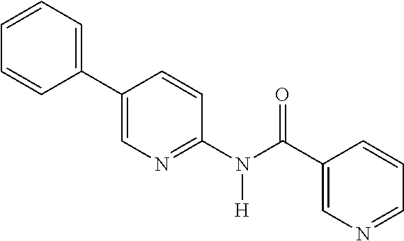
C1(C2=CN=C(N(C(C3=CN=CC=C3)=O)[H])C=C2)=CC=CC=C1
